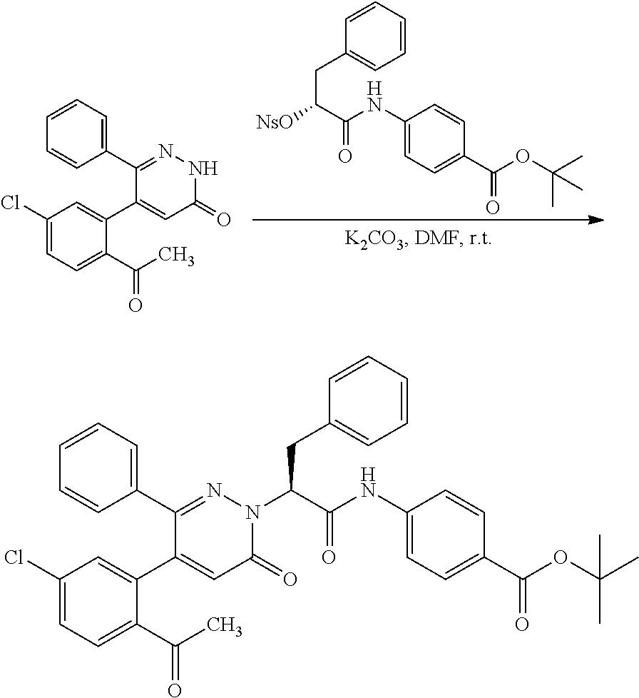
C1=CC=CC=C1CC([NsO])C(NC1=CC=C(C(OC(C)(C)C)=O)C=C1)=O.C1=CC=C(C2=NNC(=O)C=C2C2=CC(Cl)=CC=C2C(C)=O)C=C1.C1=CC=C(C2=NN(C(C(NC3=CC=C(C(=O)OC(C)(C)C)C=C3)=O)CC3=CC=CC=C3)C(=O)C=C2C2=CC(Cl)=CC=C2C(C)=O)C=C1
